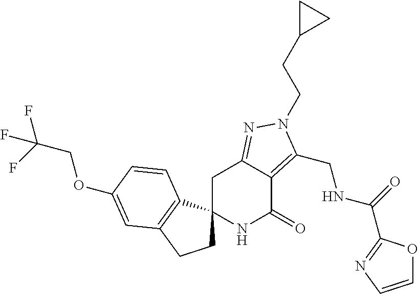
C(C(F)(F)F)OC1=CC2=C(C3(CC2)NC(=O)C2=C(CNC(=O)C4=NC=CO4)N(CCC4CC4)N=C2C3)C=C1
